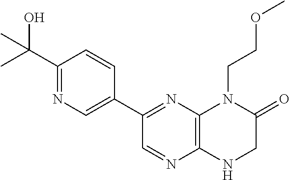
C12=C(N=C(C3=CN=C(C(O)(C)C)C=C3)C=N1)N(CCOC)C(=O)CN2
